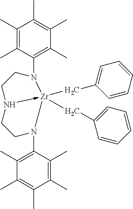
C1(C)=C(C)C(N2CCN3->[Zr]2(CC2=CC=CC=C2)(CC2=CC=CC=C2)N(C2=C(C)C(C)=C(C)C(C)=C2C)CC3)=C(C)C(C)=C1C
